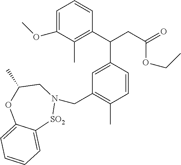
C1=C(OC)C(C)=C(C(CC(=O)OCC)C2=CC(CN3[SO2]C4=CC=CC=C4OC(C)C3)=C(C)C=C2)C=C1
